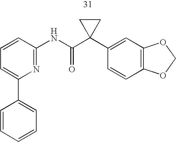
C1=CC(NC(C2(C3=CC4=C(C=C3)OCO4)CC2)=O)=NC(C2=CC=CC=C2)=C1
